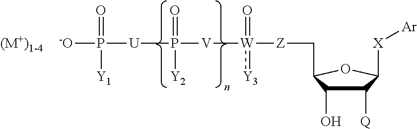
[-O]P(=O)([U]P(=O)([V][W]([Z]CC1C(O)C([Q])C([X][Ar])O1)(=O):[Y3])[Y2])[Y1]
